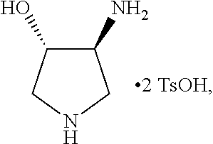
C1(N)C(O)CNC1
